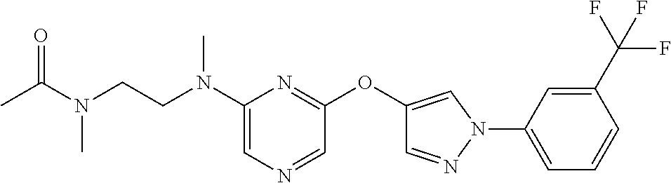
N(C1=CN=CC(OC2=CN(C3=CC=CC(C(F)(F)F)=C3)N=C2)=N1)(CCN(C(=O)C)C)C
